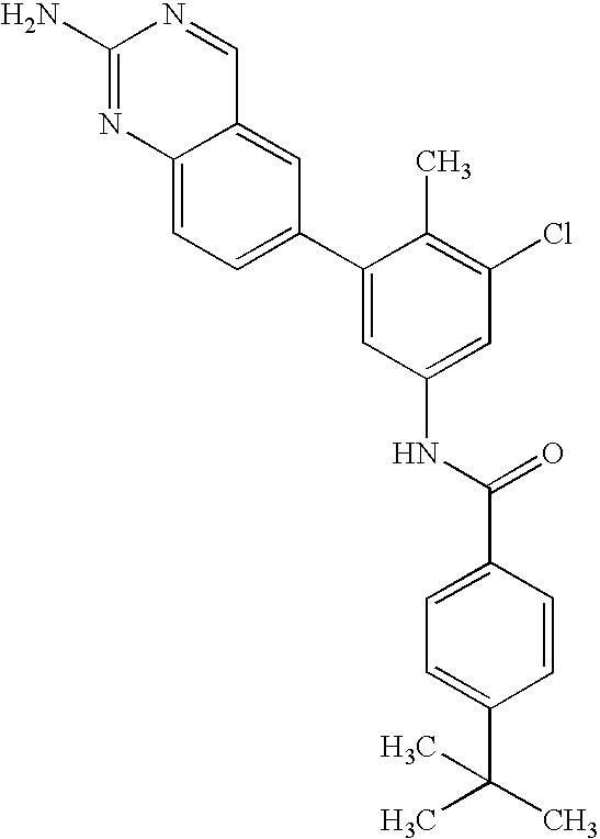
C1(N)=NC2=CC=C(C3=CC(NC(C4=CC=C(C(C)(C)C)C=C4)=O)=CC(Cl)=C3C)C=C2C=N1
